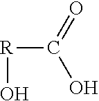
[R](O)C(O)=O
